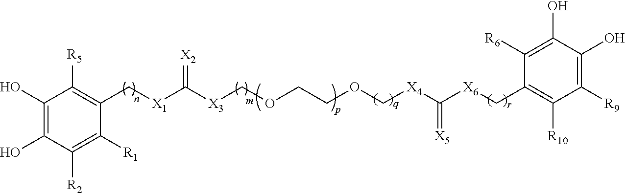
C1(O)=C(O)C([R2])=C([R1])C(C[X1]C([X3]COCCOC[X4]C([X6]CC2=C([R10])C([R9])=C(O)C(O)=C2[R6])=[X5])=[X2])=C1[R5]
